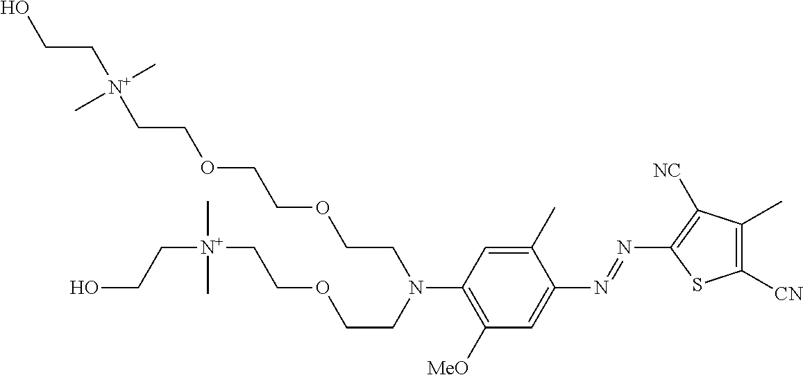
OCC[N+](CCOCCOCCN(C1=C([MeO])C=C(N=NC2=C([NC])C(C)=C([CN])S2)C(C)=C1)CCOCC[N+](CCO)(C)C)(C)C
